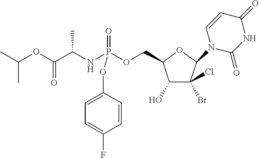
C1(O)C(Br)(Cl)C(N2C(=O)NC(=O)C=C2)OC1COP(NC(C(OC(C)C)=O)C)(OC1=CC=C(F)C=C1)=O
